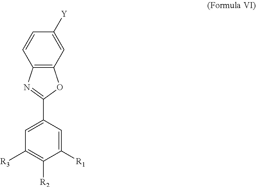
C12=C(C=C([Y])C=C1)OC(C1=CC([R3])=C([R2])C([R1])=C1)=N2
